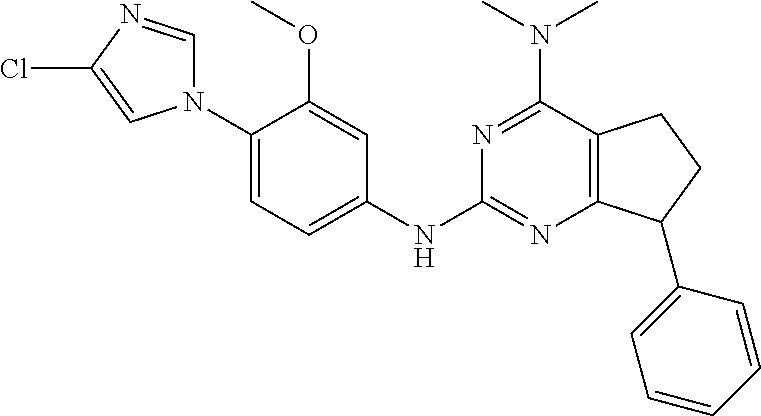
C1(N2C=NC(Cl)=C2)=CC=C(NC2=NC3=C(C(N(C)C)=N2)CCC3C2=CC=CC=C2)C=C1OC
